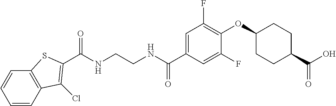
C(NCCNC(C1=CC(F)=C(OC2CCC(C(O)=O)CC2)C(F)=C1)=O)(=O)C1=C(Cl)C2=C(C=CC=C2)S1
